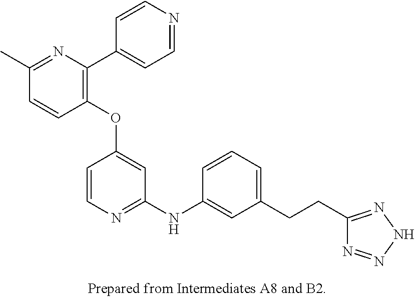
C1(OC2=CC(NC3=CC(CCC4=NNN=N4)=CC=C3)=NC=C2)=C(C2=CC=NC=C2)N=C(C)C=C1
